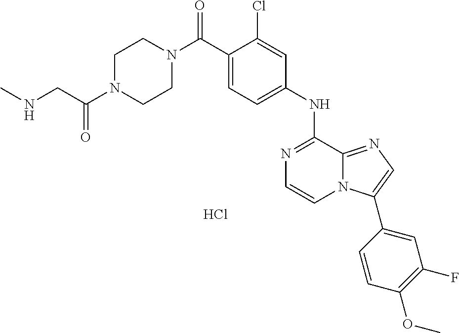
C1(NC2=NC=CN3C2=NC=C3C2=CC(F)=C(OC)C=C2)=CC=C(C(N2CCN(C(CNC)=O)CC2)=O)C(Cl)=C1.Cl
